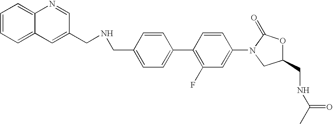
C1=C(CNCC2=CC3=CC=CC=C3N=C2)C=CC(C2=C(F)C=C(N3CC(CNC(C)=O)OC3=O)C=C2)=C1
